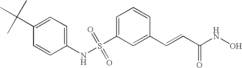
S(C1=CC=CC(C=CC(NO)=O)=C1)(NC1=CC=C(C(C)(C)C)C=C1)(=O)=O
